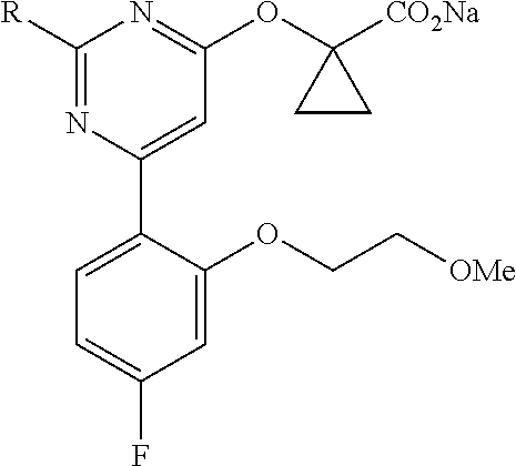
[R]C1=NC(C2=CC=C(F)C=C2OCC[OMe])=CC(OC2([CO2Na])CC2)=N1
